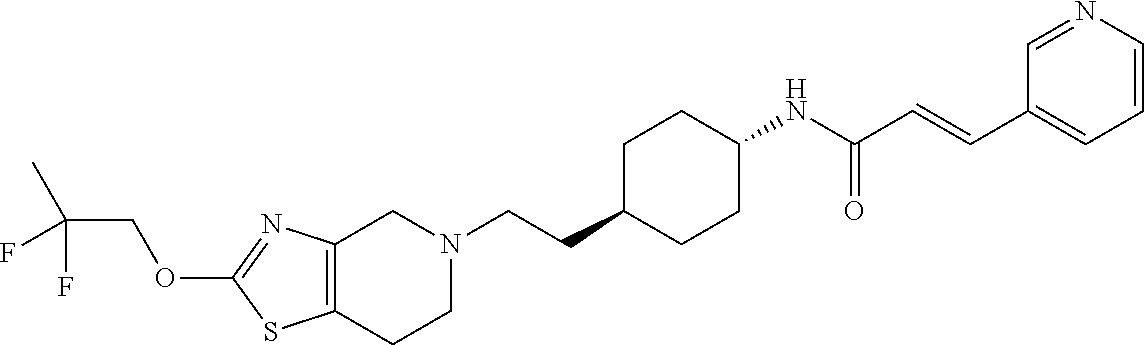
C12=C(CCN(CCC3CCC(NC(C=CC4=CC=CN=C4)=O)CC3)C1)SC(OCC(C)(F)F)=N2
